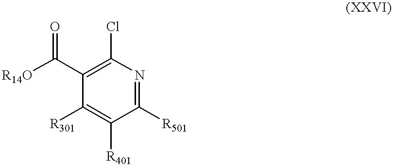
C1([R501])=NC(Cl)=C(C([R14O])=O)C([R301])=C1[R401]
